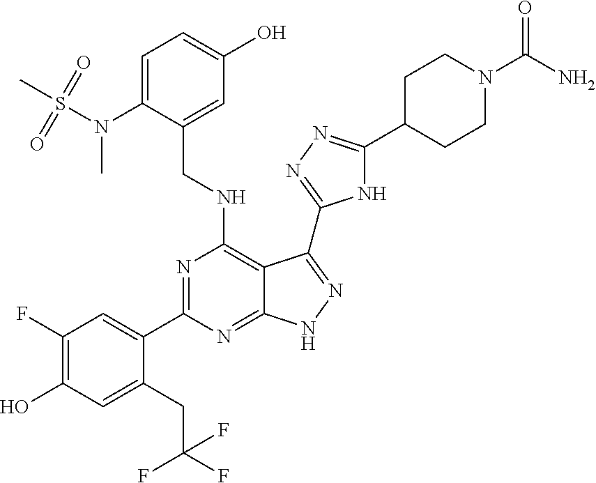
C1(NCC2=CC(O)=CC=C2N(C)S(C)(=O)=O)=C2C(=NC(C3=CC(F)=C(O)C=C3CC(F)(F)F)=N1)NN=C2C1=NN=C(C2CCN(C(=O)N)CC2)N1
